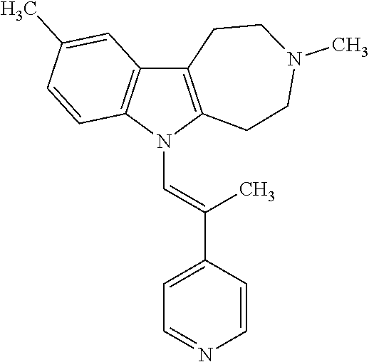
C12=C(N(C=C(C3=CC=NC=C3)C)C3=C1C=C(C)C=C3)CCN(C)CC2
